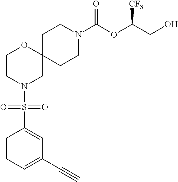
C12(CCN(C(OC(CO)[CF3])=O)CC1)OCCN(S(=O)(=O)C1=CC(C#C)=CC=C1)C2
